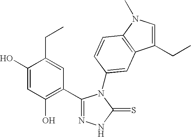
C1(C2=C(O)C=C(O)C(CC)=C2)=NNC(=S)N1C1=CC2=C(N(C)C=C2CC)C=C1
